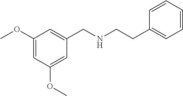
C1=CC=CC(CCNCC2=CC(OC)=CC(OC)=C2)=C1
